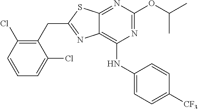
C1(CC2=NC3=C(NC4=CC=C([CF3])C=C4)N=C(OC(C)C)N=C3S2)=C(Cl)C=CC=C1Cl
